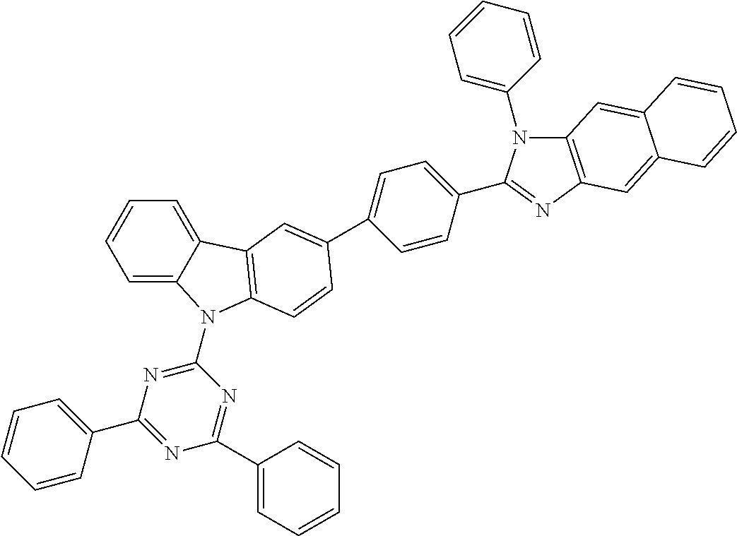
C1=C2C(=CC=C1)C1=C(N2C2=NC(C3=CC=CC=C3)=NC(C3=CC=CC=C3)=N2)C=CC(C2=CC=C(C3=NC4=C(N3C3=CC=CC=C3)C=C3C(=C4)C=CC=C3)C=C2)=C1
